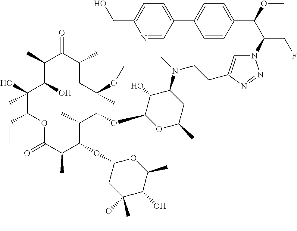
C1(O)(C)C(CC)OC(=O)C(C)C(OC2CC(OC)(C)C(O)C(C)O2)C(C)C(OC2OC(C)CC(N(C)CCC3=CN(C(C(OC)C4=CC=C(C5=CC=C(CO)N=C5)C=C4)CF)N=N3)C2O)C(OC)(C)CC(C)C(=O)C(C)C1O
